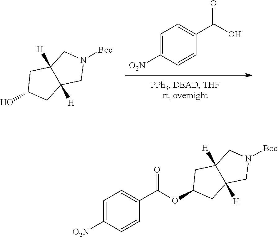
C1=C([O2N])C=CC(C(O)=O)=C1.[Boc]N1CC2([H])C([H])(C1)CC(O)C2.[Boc]N1CC2([H])C([H])(C1)CC(OC(C1=CC=C([O2N])C=C1)=O)C2
